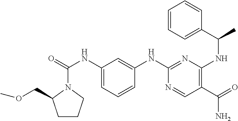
C1=C(NC(N2C(COC)CCC2)=O)C=C(NC2=NC(NC(C3=CC=CC=C3)C)=C(C(N)=O)C=N2)C=C1
